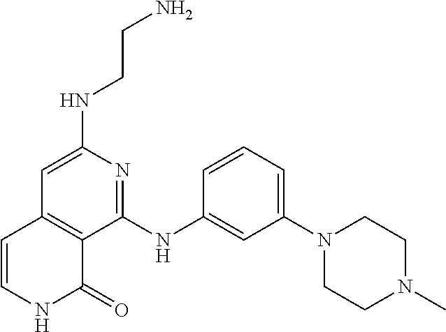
N(C1=CC2=C(C(NC3=CC(N4CCN(C)CC4)=CC=C3)=N1)C(=O)NC=C2)CCN
